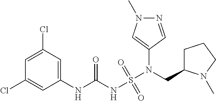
C1(N(S(NC(NC2=CC(Cl)=CC(Cl)=C2)=O)(=O)=O)CC2CCCN2C)=CN(C)N=C1
